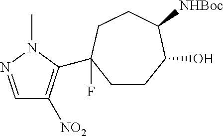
C1=NN(C)C(C2(F)CCC(O)C([NHBoc])CC2)=C1[NO2]
